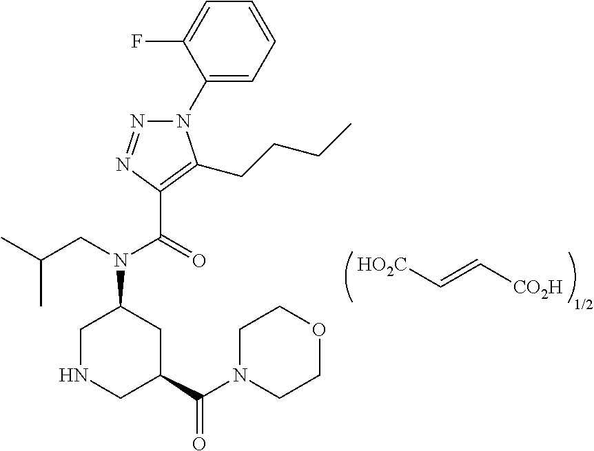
[HO2C]C=C[CO2H].[1/2].N1(C2=CC=CC=C2F)N=NC(C(=O)N(CC(C)C)C2CNCC(C(N3CCOCC3)=O)C2)=C1CCCC
